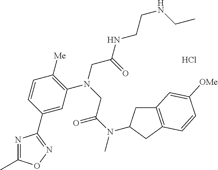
Cl.C1=C(C2=NOC(C)=N2)C=CC([Me])=C1N(CC(NCCNCC)=O)CC(N(C)C1CC2=C(C1)C=CC([OMe])=C2)=O
